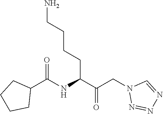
NCCCCC(C(CN1N=NN=C1)=O)NC(C1CCCC1)=O
